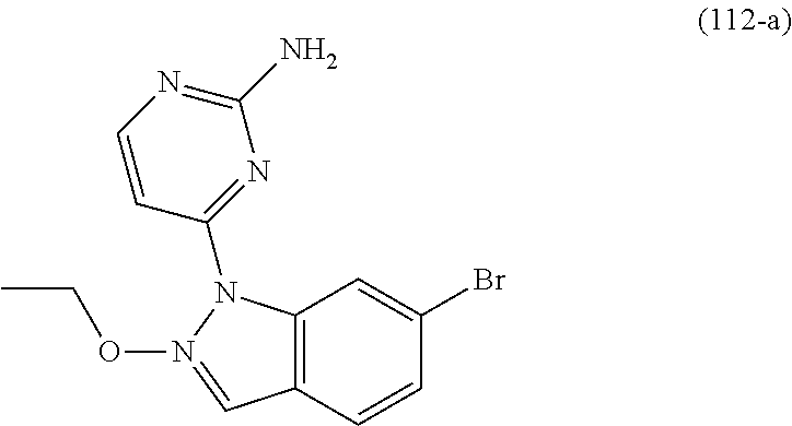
C12=C(C=CC(Br)=C1)C=N(OCC)N2C1=NC(N)=NC=C1
